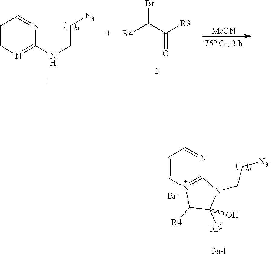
[R4]C(C([R3])=O)Br.C1=CC=NC(NCC[N3])=N1.[MeCN].C1=CC=NC2=N1C([R4])C([R3l])(O)N2CC[N3].[Br-]
